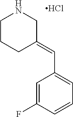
C1=C(F)C=CC=C1C=C1CNCCC1.Cl
